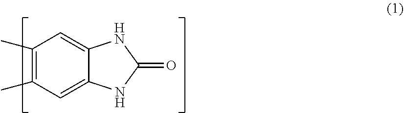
C1(C)=C(C)C=C2C(=C1)NC(=O)N2
